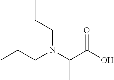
CCCN(C(C(=O)O)C)CCC
